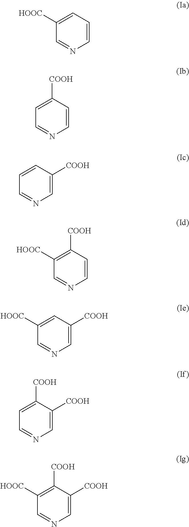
C1([HOOC])=CC=CN=C1.C1=C([COOH])C=CN=C1.C1=CC([COOH])=CN=C1.C1([HOOC])=C([COOH])C=CN=C1.C1([HOOC])=CC([COOH])=CN=C1.C1=C([COOH])C([COOH])=CN=C1.C1([HOOC])=C([COOH])C([COOH])=CN=C1
